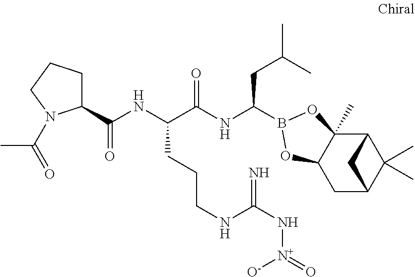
C12C3(C)C(CC(C1(C)C)C2)OB(C(NC(C(NC(=O)C1CCCN1C(=O)C)CCCNC(N[N+]([O-])=O)=N)=O)CC(C)C)O3
